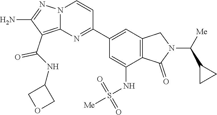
C1(N)=NN2C(=C1C(=O)NC1COC1)N=C(C1=CC3=C(C(NS(=O)(=O)[Me])=C1)C(=O)N(C(C1CC1)[Me])C3)C=C2
